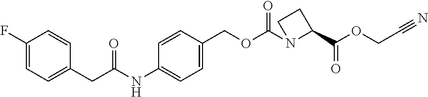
C1(F)=CC=C(CC(=O)NC2=CC=C(COC(N3C(C(OCC#N)=O)CC3)=O)C=C2)C=C1
